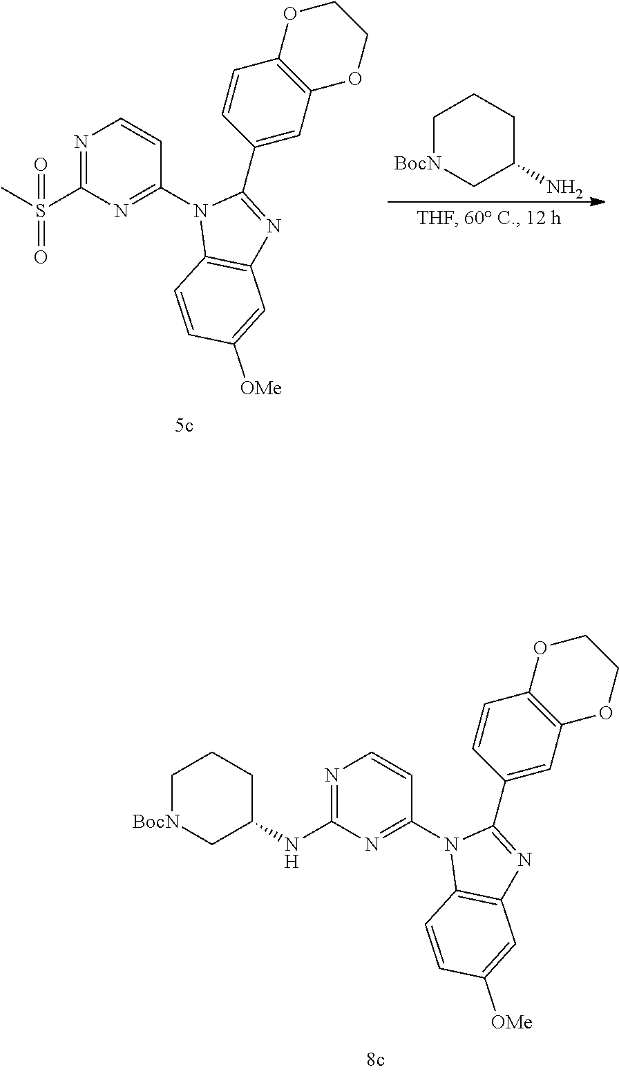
N1=C(NC2CCC[BocN]C2)N=C(N2C3=C(N=C2C2=CC4=C(C=C2)OCCO4)C=C([OMe])C=C3)C=C1.N1=C(S(C)(=O)=O)N=C(N2C3=C(N=C2C2=CC4=C(C=C2)OCCO4)C=C([OMe])C=C3)C=C1.C1[BocN]CC(N)CC1
